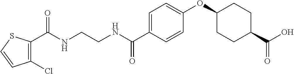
C(NCCNC(C1=CC=C(OC2CCC(C(O)=O)CC2)C=C1)=O)(=O)C1=C(Cl)C=CS1
